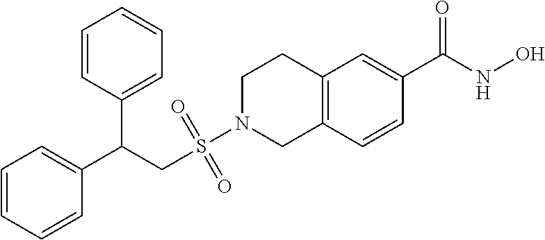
C12=C(C=CC(C(NO)=O)=C1)CN(S(CC(C1=CC=CC=C1)C1=CC=CC=C1)(=O)=O)CC2
